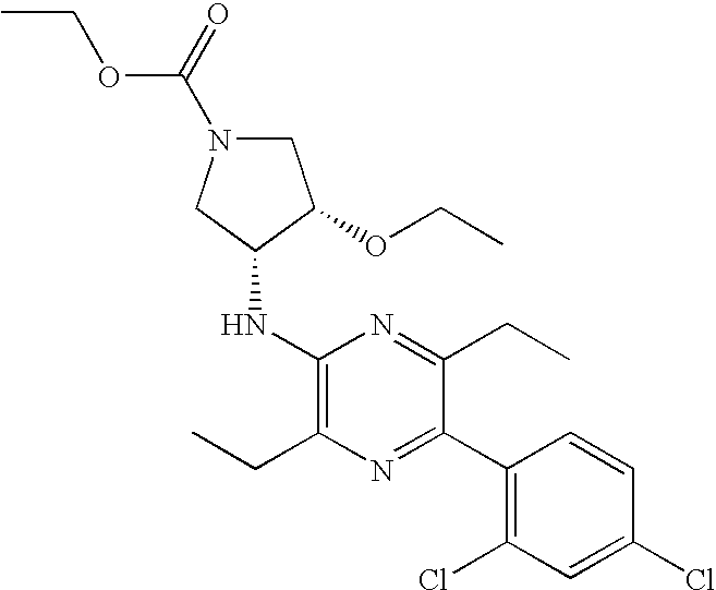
CCC1=C(NC2C(OCC)CN(C(=O)OCC)C2)N=C(CC)C(C2=C(Cl)C=C(Cl)C=C2)=N1
